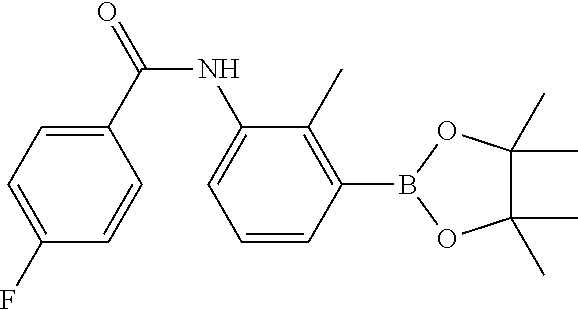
C1(F)=CC=C(C(NC2=CC=CC(B3OC(C)(C)C(C)(C)O3)=C2C)=O)C=C1
